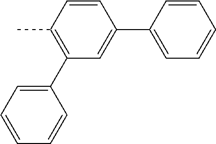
C1=CC(C2=CC=CC=C2)=CC(C2=CC=CC=C2)=C1C
